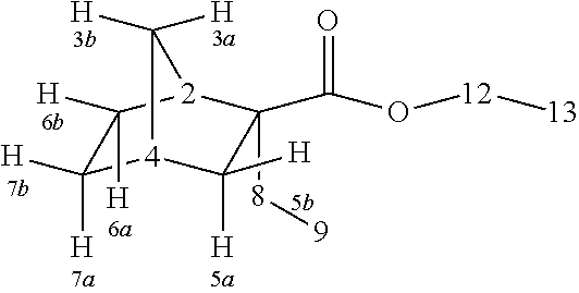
C1(C(O[12][13])=O)([8][9])[2]2C([H])([H])C([H])([H])[4](C1([H])[H])C2([H])[H]
